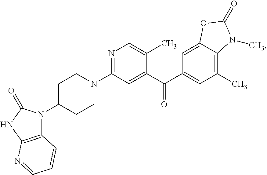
N1=C(N2CCC(N3C4=C(NC3=O)N=CC=C4)CC2)C=C(C(C2=CC(C)=C3C(=C2)OC(=O)N3C)=O)C(C)=C1
